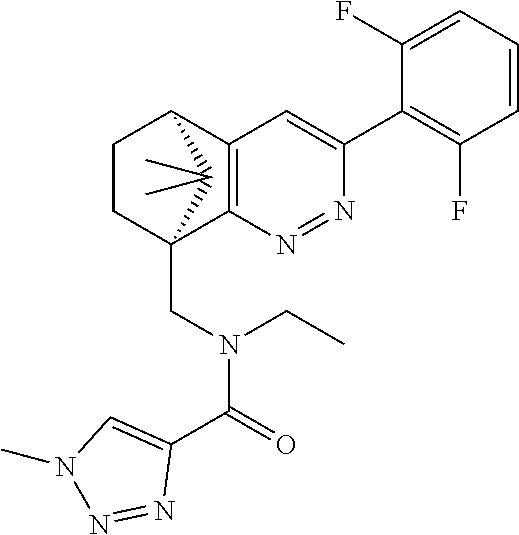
C12=C(N=NC(C3=C(F)C=CC=C3F)=C1)C1(CN(C(C3=CN(C)N=N3)=O)CC)CCC2C1(C)C
